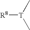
[T](C)(C)[R8]
